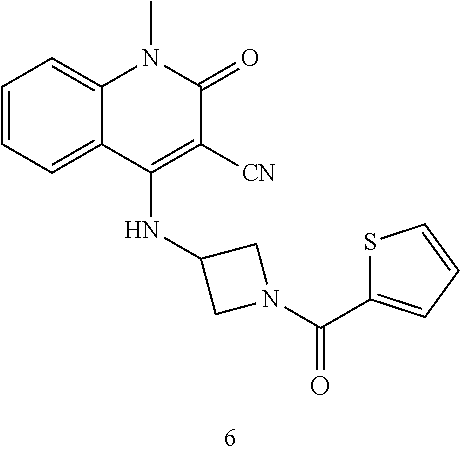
C1=CC=C2C(=C1)N(C)C(=O)C([CN])=C2NC1CN(C(C2=CC=CS2)=O)C1
